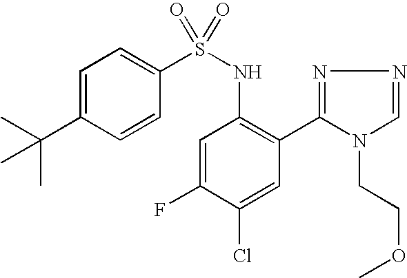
C1=C(C(C)(C)C)C=CC(S(NC2=C(C3=NN=CN3CCOC)C=C(Cl)C(F)=C2)(=O)=O)=C1
